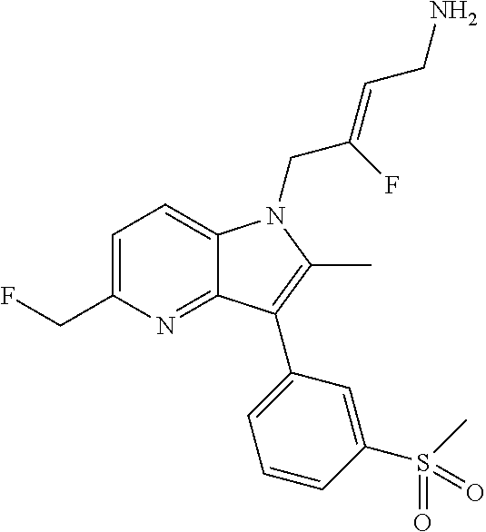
C1=C(CF)N=C2C(=C1)N(CC(=CCN)F)C(C)=C2C1=CC=CC(S(C)(=O)=O)=C1
